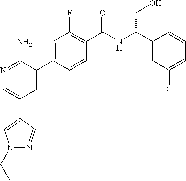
N1=C(N)C(C2=CC(F)=C(C(NC(C3=CC(Cl)=CC=C3)CO)=O)C=C2)=CC(C2=CN(CC)N=C2)=C1
